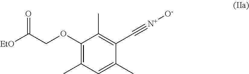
C1(OCC([EtO])=O)=C(C)C=C(C)C(C#[N+][O-])=C1C
